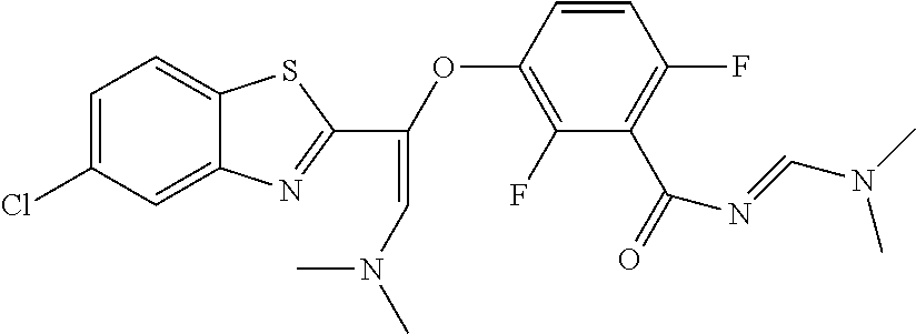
C12=CC(Cl)=CC=C1SC(C(OC1=C(F)C(C(=O)N=CN(C)C)=C(F)C=C1)=CN(C)C)=N2
